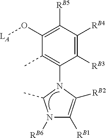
C1(O[LA])=C([RB5])C([RB4])=C([RB3])C(N2C(C)N([RB6])C([RB1])=C2[RB2])=C1C
